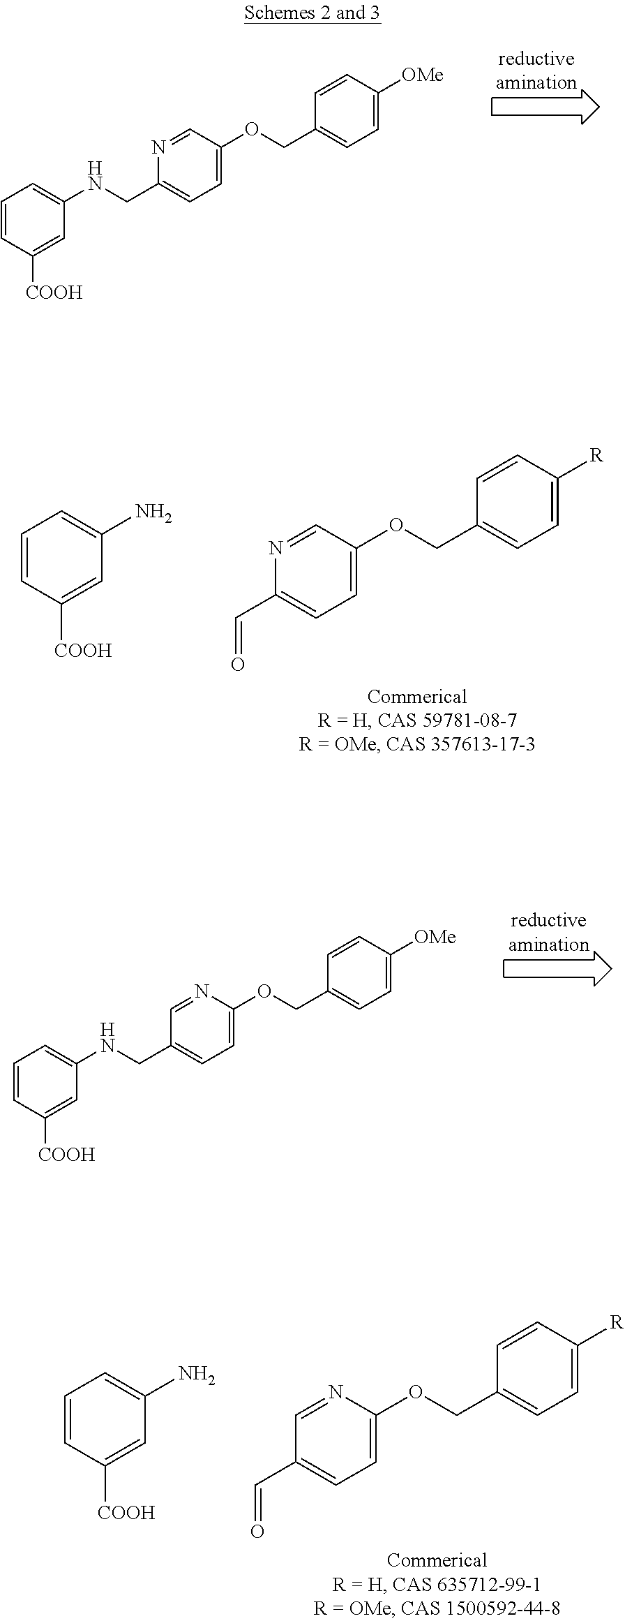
C1=CC([COOH])=CC(NCC2=CC=C(OCC3=CC=C([OMe])C=C3)C=N2)=C1.C1=CC([COOH])=CC(NCC2=CC=C(OCC3=CC=C([OMe])C=C3)N=C2)=C1.C1=CC([COOH])=CC(N)=C1.C(C1=CC=C(OCC2=CC=C([R])C=C2)C=N1)=O.C1=CC([COOH])=CC(N)=C1.C(C1=CC=C(OCC2=CC=C([R])C=C2)N=C1)=O
